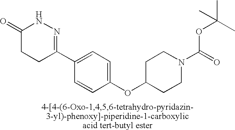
C1C(C2=CC=C(OC3CCN(C(=O)OC(C)(C)C)CC3)C=C2)=NNC(=O)C1
